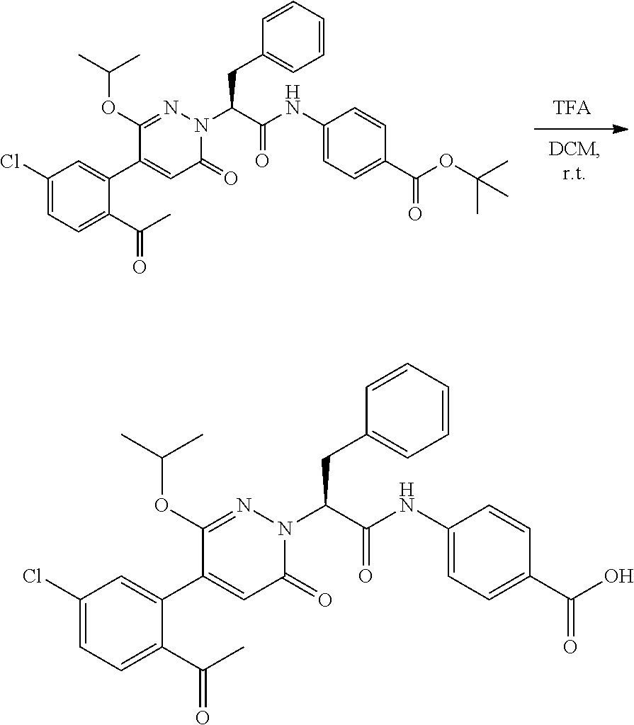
C1(Cl)=CC=C(C(C)=O)C(C2=CC(=O)N(C(C(NC3=CC=C(C(OC(C)(C)C)=O)C=C3)=O)CC3=CC=CC=C3)N=C2OC(C)C)=C1.C1(Cl)=CC=C(C(C)=O)C(C2=CC(=O)N(C(C(NC3=CC=C(C(O)=O)C=C3)=O)CC3=CC=CC=C3)N=C2OC(C)C)=C1
